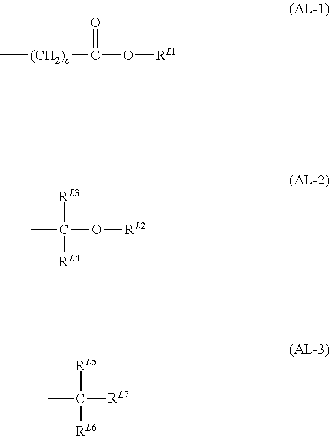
C[(CH2)c]C(O[RL1])=O.CC(O[RL2])([RL3])[RL4].CC([RL7])([RL5])[RL6]
